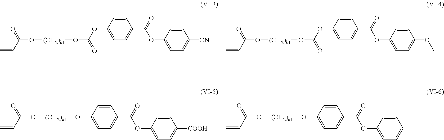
C=CC(O[(CH2)k1]OC(=O)OC1=CC=C(C(=O)OC2=CC=C([CN])C=C2)C=C1)=O.C=CC(O[(CH2)k1]OC(=O)OC1=CC=C(C(=O)OC2=CC=C(OC)C=C2)C=C1)=O.C=CC(O[(CH2)k1]OC1=CC=C(C(=O)OC2=CC=C([COOH])C=C2)C=C1)=O.C=CC(O[(CH2)k1]OC1=CC=C(C(=O)OC2=CC=CC=C2)C=C1)=O
